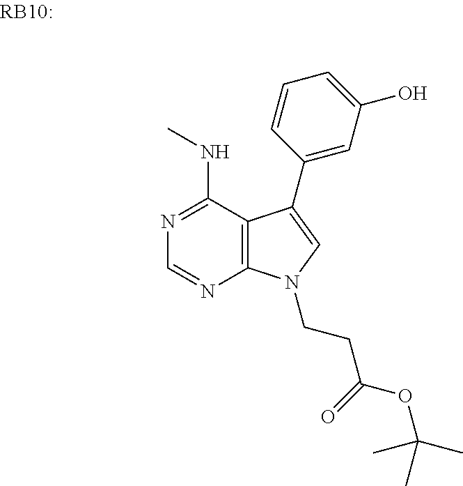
CNC1=NC=NC2=C1C(C1=CC(O)=CC=C1)=CN2CCC(OC(C)(C)C)=O
